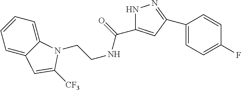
C1=C2C(=CC=C1)N(CCNC(=O)C1=CC(C3=CC=C(F)C=C3)=NN1)C([CF3])=C2
